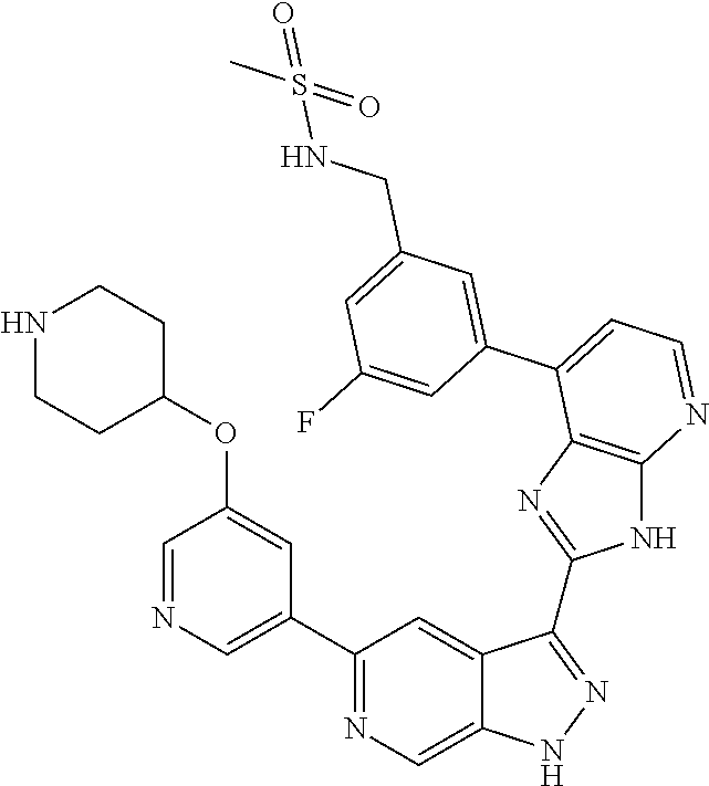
C1(C2=NC=C3C(=C2)C(C2=NC4=C(N2)N=CC=C4C2=CC(CNS(C)(=O)=O)=CC(F)=C2)=NN3)=CN=CC(OC2CCNCC2)=C1
